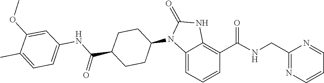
C(NC(C1=C2NC(=O)N(C3CCC(C(NC4=CC=C(C)C(OC)=C4)=O)CC3)C2=CC=C1)=O)C1=NC=CC=N1
